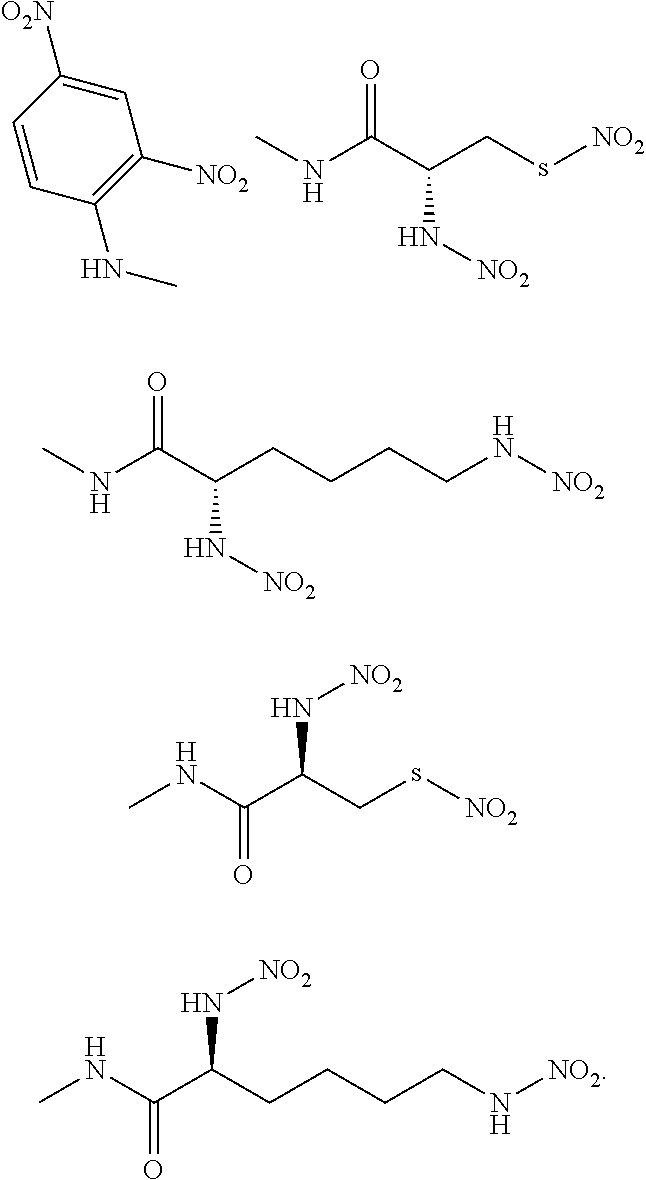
C1=C([O2N])C=CC(NC)=C1[NO2].O=C(NC)C(N[NO2])Cs[NO2].O=C(NC)C(N[NO2])CCCCN[NO2].C(s[NO2])C(N[NO2])C(=O)NC.C(CCCN[NO2])C(N[NO2])C(=O)NC
